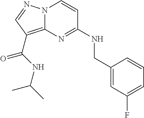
C1=C(F)C=C(CNC2=NC3=C(C(=O)NC(C)C)C=NN3C=C2)C=C1
